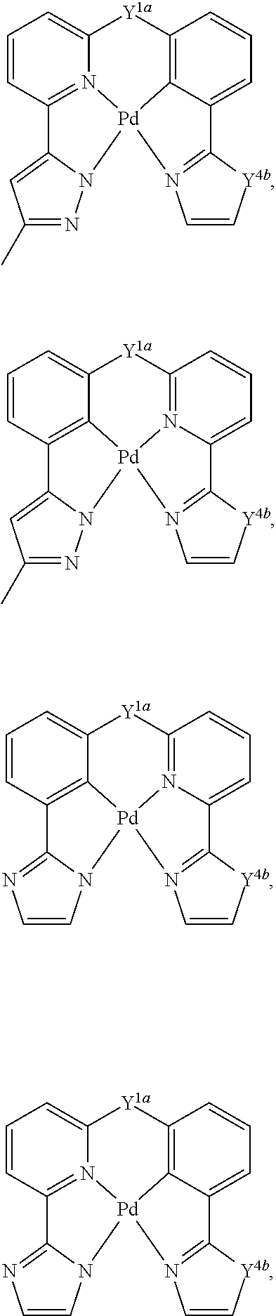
C1=CC2=N3C(=C1)[Y1a]C1=C4C(=CC=C1)C1=N([Pd]34N3C2=CC(C)=N3)C=C[Y4b]1.C1=CC2=C3C(=C1)[Y1a]C1=N4C(=CC=C1)C1=N([Pd]34N3C2=CC(C)=N3)C=C[Y4b]1.C1=CC2=C3C(=C1)[Y1a]C1=N4C(=CC=C1)C1=N([Pd]34N3C2=NC=C3)C=C[Y4b]1.C1=CC2=N3C(=C1)[Y1a]C1=C4C(=CC=C1)C1=N([Pd]34N3C2=NC=C3)C=C[Y4b]1
